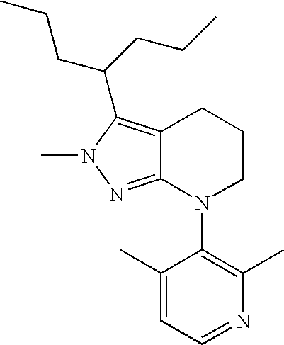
C12=NN(C)C(C(CCC)CCC)=C1CCCN2C1=C(C)N=CC=C1C
